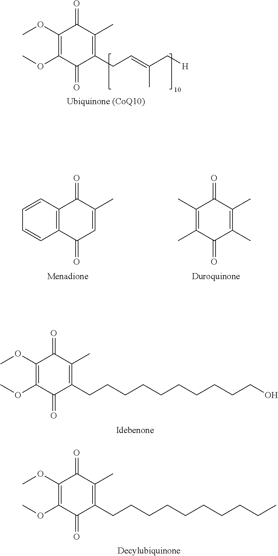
C1(OC)=C(OC)C(=O)C(CC=C(C[H])C)=C(C)C1=O.C1=CC=CC2=C1C(=O)C(C)=CC2=O.CC1=C(C)C(=O)C(C)=C(C)C1=O.O(C1=C(OC)C(=O)C(CCCCCCCCCCO)=C(C)C1=O)C.O(C1=C(OC)C(=O)C(CCCCCCCCCC)=C(C)C1=O)C
